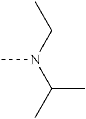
C(N(C(C)C)C)C
